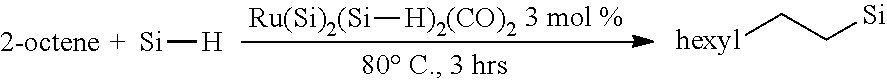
[Si][H].[hexyl]CC[Si].[Ru(Si)2(Si][H)2(CO)2]
